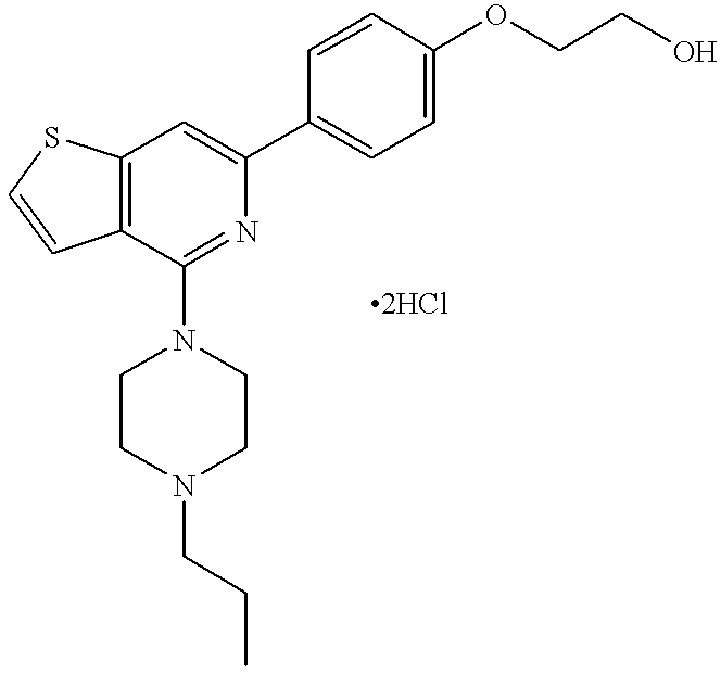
C12=C(C(N3CCN(CCC)CC3)=NC(C3=CC=C(OCCO)C=C3)=C1)C=CS2
